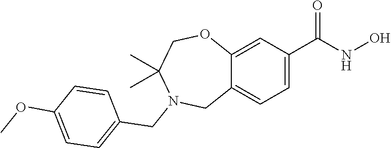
C12=CC(C(=O)NO)=CC=C1CN(CC1=CC=C(OC)C=C1)C(C)(C)CO2
